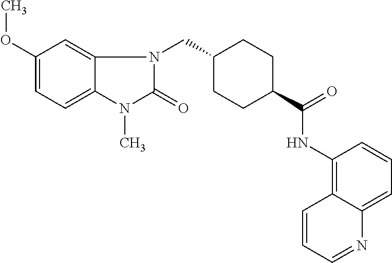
C1(OC)=CC=C2C(=C1)N(CC1CCC(C(=O)NC3=C4C(=CC=C3)N=CC=C4)CC1)C(=O)N2C
